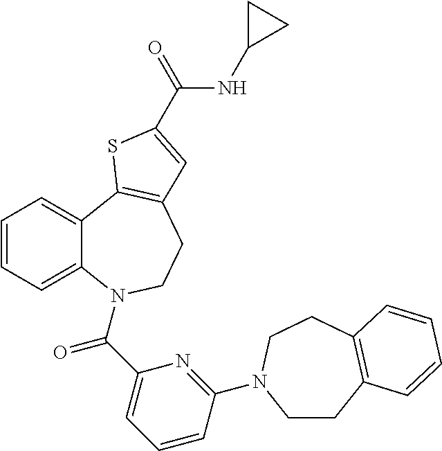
C1=CC=C2C(=C1)C1=C(CCN2C(C2=CC=CC(N3CCC4=C(CC3)C=CC=C4)=N2)=O)C=C(C(=O)NC2CC2)S1
